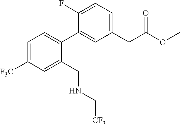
C1=C([F3C])C=C(CNC[CF3])C(C2=CC(CC(OC)=O)=CC=C2F)=C1
